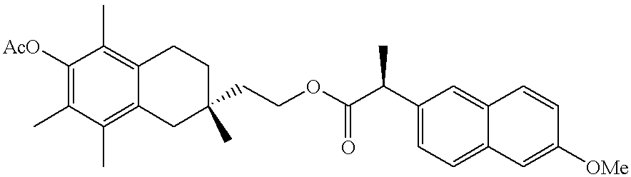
C1([AcO])=C(C)C(C)=C2C(=C1C)CCC(C)(CCOC(C(C1=CC=C3C(=C1)C=CC([OMe])=C3)C)=O)C2
